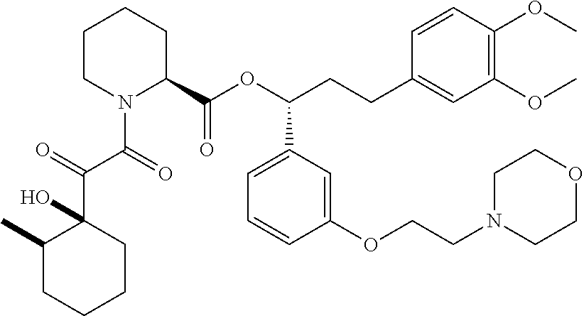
C1CN(C(C(C2(O)C(C)CCCC2)=O)=O)C(C(OC(CCC2=CC(OC)=C(OC)C=C2)C2=CC=CC(OCCN3CCOCC3)=C2)=O)CC1
